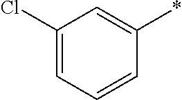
C1(Cl)=CC=CC(*)=C1
